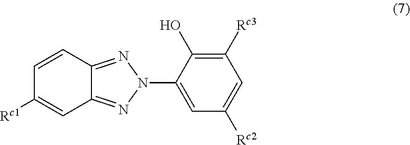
C1=CC2=NN(C3=CC([Rc2])=CC([Rc3])=C3O)N=C2C=C1[Rc1]
